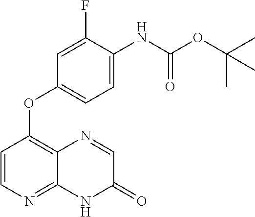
C1=C(NC(OC(C)(C)C)=O)C(F)=CC(OC2=C3C(=NC=C2)NC(=O)C=N3)=C1
